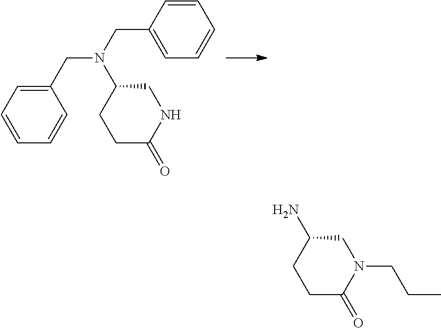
C1(CN(CC2=CC=CC=C2)C2CCC(=O)NC2)=CC=CC=C1.NC1CCC(=O)N(CCC)C1
